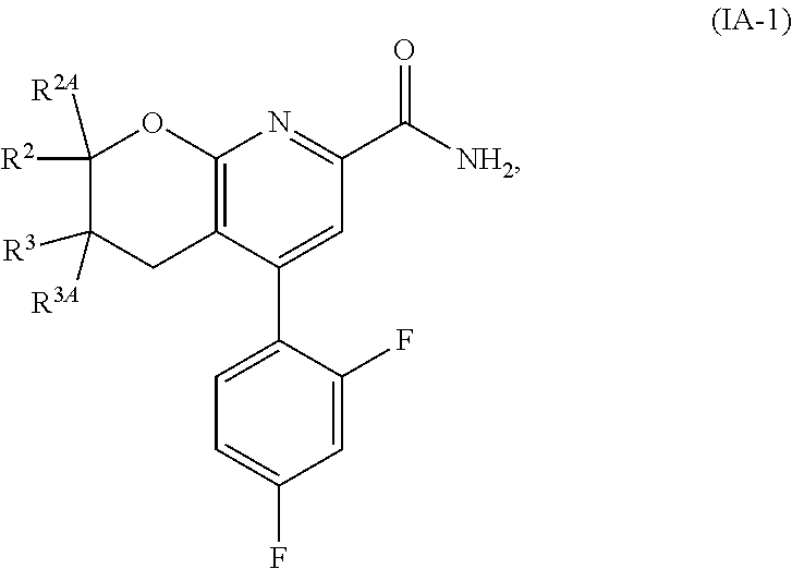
C12=C(C(C3=CC=C(F)C=C3F)=CC(C([NH2])=O)=N1)CC([R3])([R3A])C([R2])([R2A])O2
